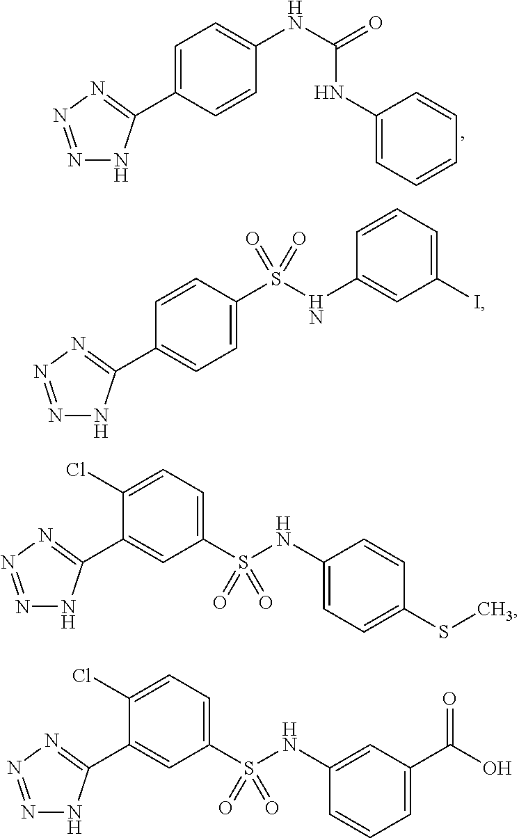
C1(C2=NN=NN2)=CC=C(NC(NC2=CC=CC=C2)=O)C=C1.C1(C2=NN=NN2)=CC=C(S(NC2=CC(I)=CC=C2)(=O)=O)C=C1.C1(C2=NN=NN2)=CC(S(NC2=CC=C(SC)C=C2)(=O)=O)=CC=C1Cl.C1(C2=NN=NN2)=CC(S(NC2=CC(C(O)=O)=CC=C2)(=O)=O)=CC=C1Cl
